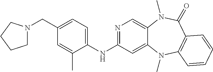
N1=C(NC2=CC=C(CN3CCCC3)C=C2C)C=C2C(=C1)N(C)C(=O)C1=C(N2C)C=CC=C1
